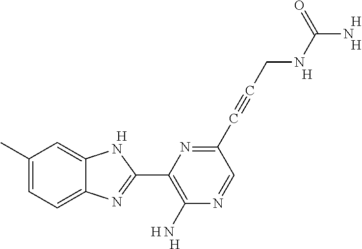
[H].C1(C)=CC=C2C(=C1)NC(C1=C(N)N=CC(C#CCNC(N)=O)=N1)=N2.[H].[H].[H].[H].[H]
